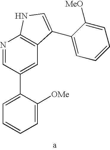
C1=C([OMe])C(C2=CC3=C(N=C2)NC=C3C2=CC=CC=C2[MeO])=CC=C1
